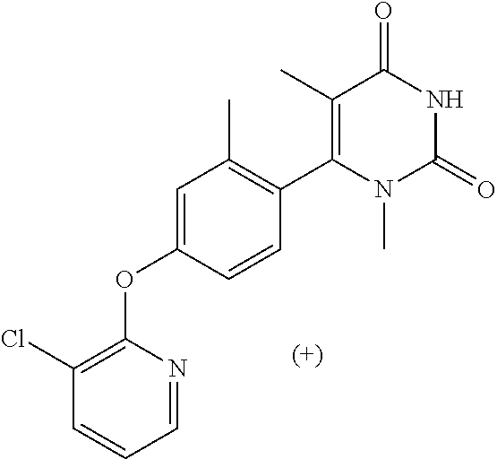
C1(C)=C(C2=C(C)C=C(OC3=C(Cl)C=CC=N3)C=C2)N(C)C(=O)NC1=O
